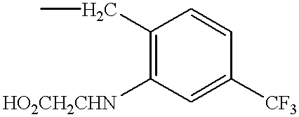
C1(CC)=C([HO2CH2CHN])C=C([CF3])C=C1
